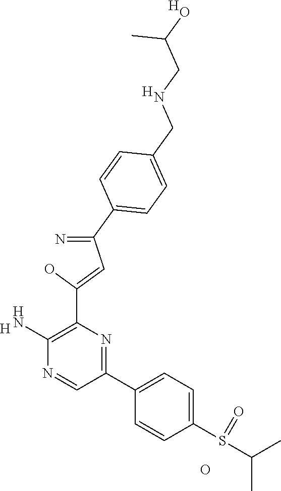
[H].C1(N)=C(C(O)=CC(=N)C2=CC=C(CNCC(O)C)C=C2)N=C(C2=CC=C(S(=O)C(C)C)C=C2)C=N1.O.[H].[H]
